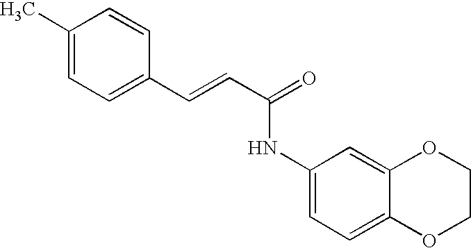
C(=CC(=O)NC1=CC=C2C(=C1)OCCO2)C1=CC=C(C)C=C1
